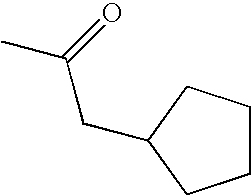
CC(CC1CCCC1)=O
